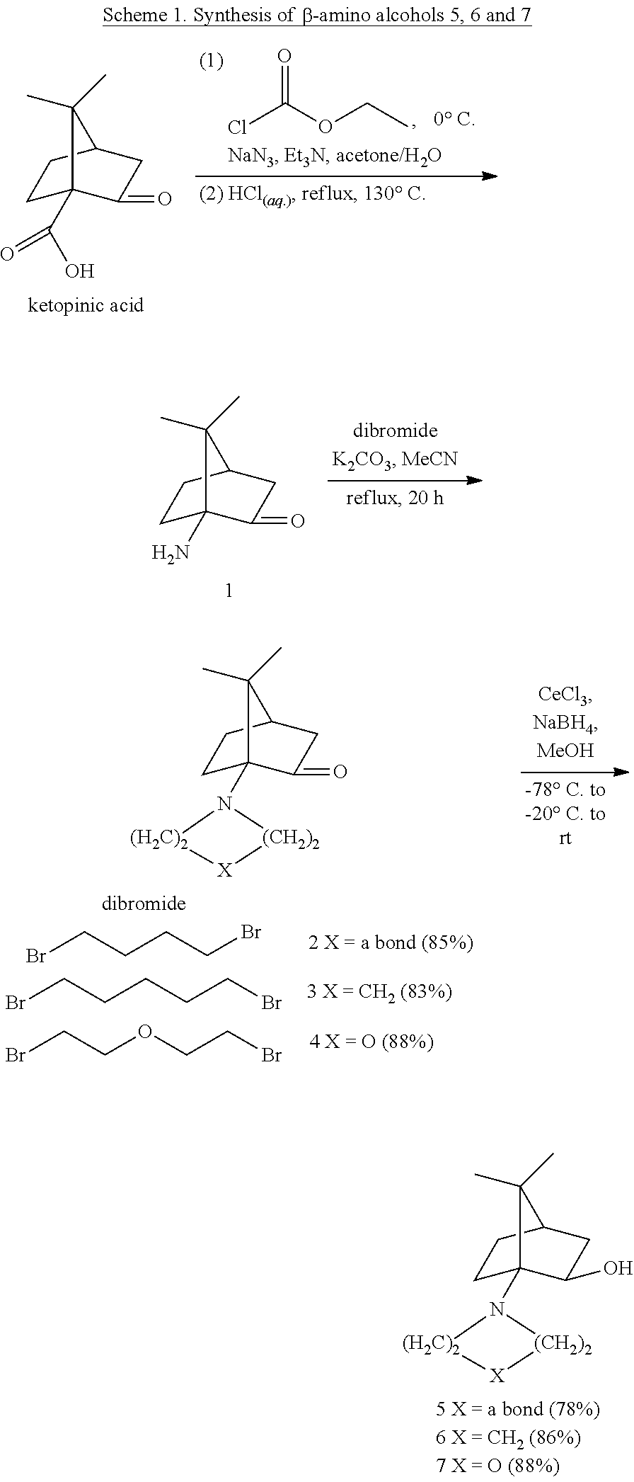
C1C2(C(O)=O)C(=O)CC(C1)C2(C)C.ClC(OCC)=O.C1C2(N)C(=O)CC(C1)C2(C)C.BrCCCCBr.BrCCCCCBr.BrCCOCCBr.C1C2(N3[(H2C)2][X][(CH2)2]3)C(=O)CC(C1)C2(C)C.C1C2(N3[(H2C)2][X][(CH2)2]3)C(O)CC(C1)C2(C)C
